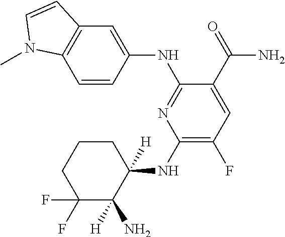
C1=CC(NC2=NC(NC3([H])CCCC(F)(F)C3(N)[H])=C(F)C=C2C(=O)N)=CC2=C1N(C)C=C2
